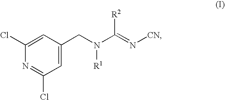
C1=C(CN(C(=N[CN])[R2])[R1])C=C(Cl)N=C1Cl
